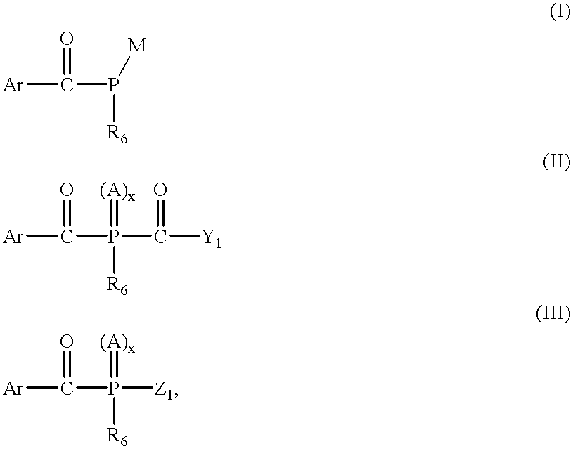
[Ar]C(P([R6])[M])=O.[Ar]C(P([R6])(=[(A)x])C([Y1])=O)=O.[Ar]C(P([R6])(=[(A)x])[Z1])=O
